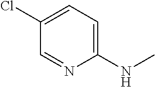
C1=NC(NC)=CC=C1Cl
